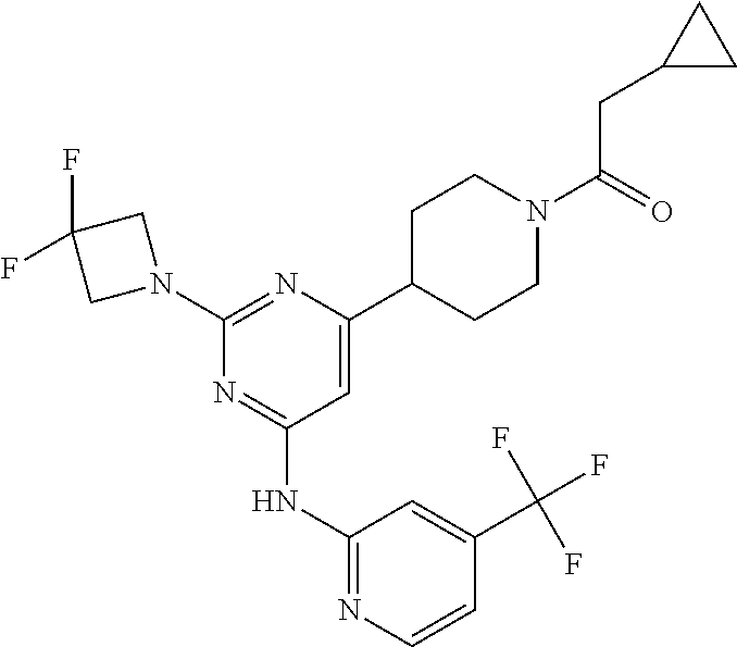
C1(NC2=NC(N3CC(F)(F)C3)=NC(C3CCN(C(=O)CC4CC4)CC3)=C2)=NC=CC(C(F)(F)F)=C1
